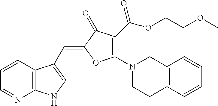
C1=CC2=C(N=C1)NC=C2C=C1C(=O)C(C(OCCOC)=O)=C(N2CCC3=C(C2)C=CC=C3)O1
